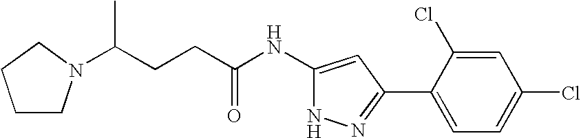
C(CCC(NC1=CC(C2=CC=C(Cl)C=C2Cl)=NN1)=O)(N1CCCC1)C
